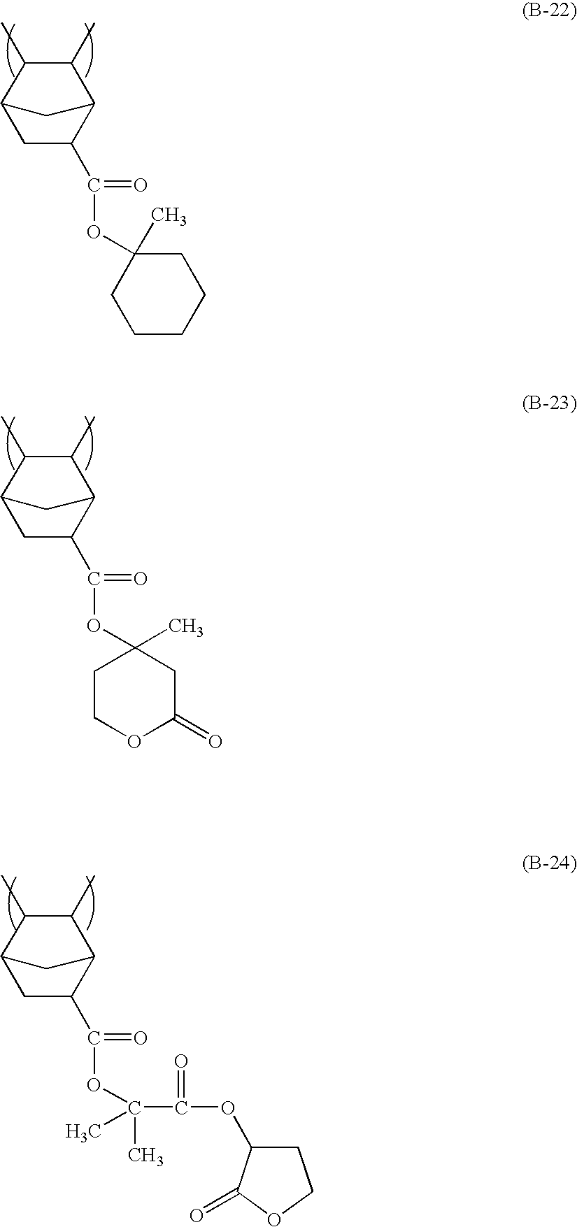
C1(C)C(C)C2CC(C(=O)OC3(C)CCCCC3)C1C2.C1(C)C(C)C2CC(C(=O)OC3(C)CCOC(=O)C3)C1C2.C1(C)C(C)C2CC(C(=O)OC(C(=O)OC3CCOC3=O)(C)C)C1C2
